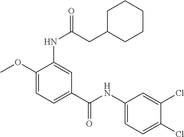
C1(OC)=CC=C(C(NC2=CC=C(Cl)C(Cl)=C2)=O)C=C1NC(=O)CC1CCCCC1
